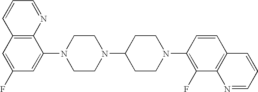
C12=C(C=C(F)C=C1N1CCN(C3CCN(C4=C(F)C5=C(C=C4)C=CC=N5)CC3)CC1)C=CC=N2
